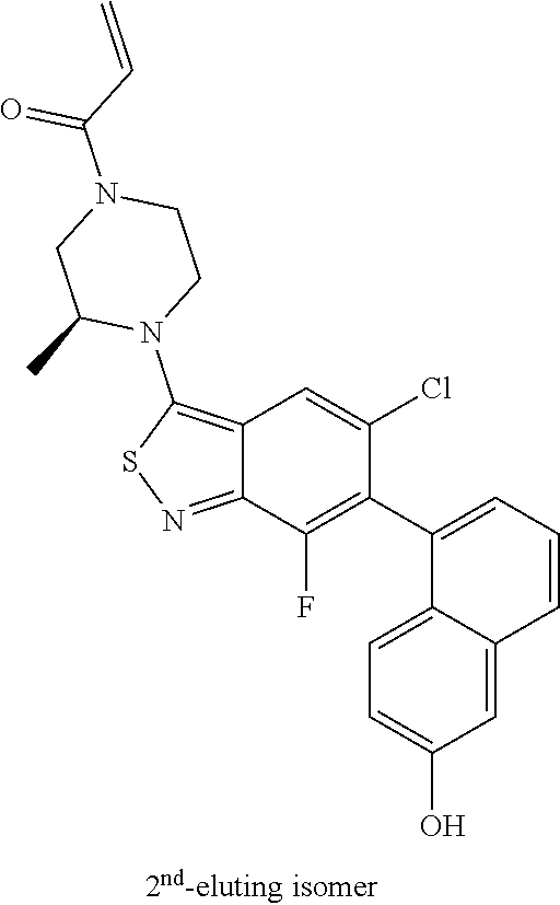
C1(C2=C(F)C3=NSC(N4CCN(C(C=C)=O)CC4C)=C3C=C2Cl)=CC=CC2=CC(O)=CC=C12
